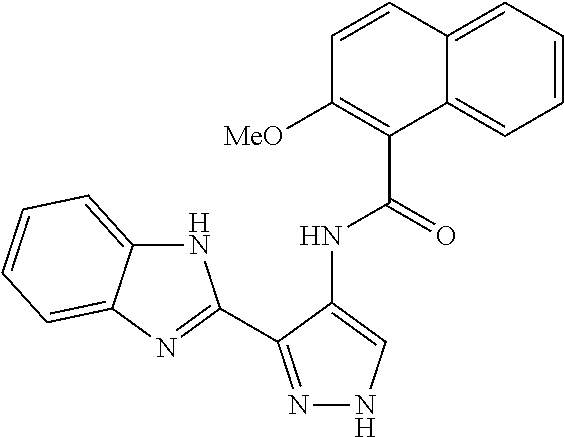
N1=C(C2=NC3=CC=CC=C3N2)C(NC(=O)C2=C([MeO])C=CC3=CC=CC=C23)=CN1
